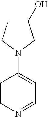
C1=CN=CC=C1N1CC(O)CC1
